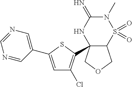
C12C(C3=C(Cl)C=C(C4=CN=CN=C4)S3)(COC1)NC(=N)N(C)S2(=O)=O
